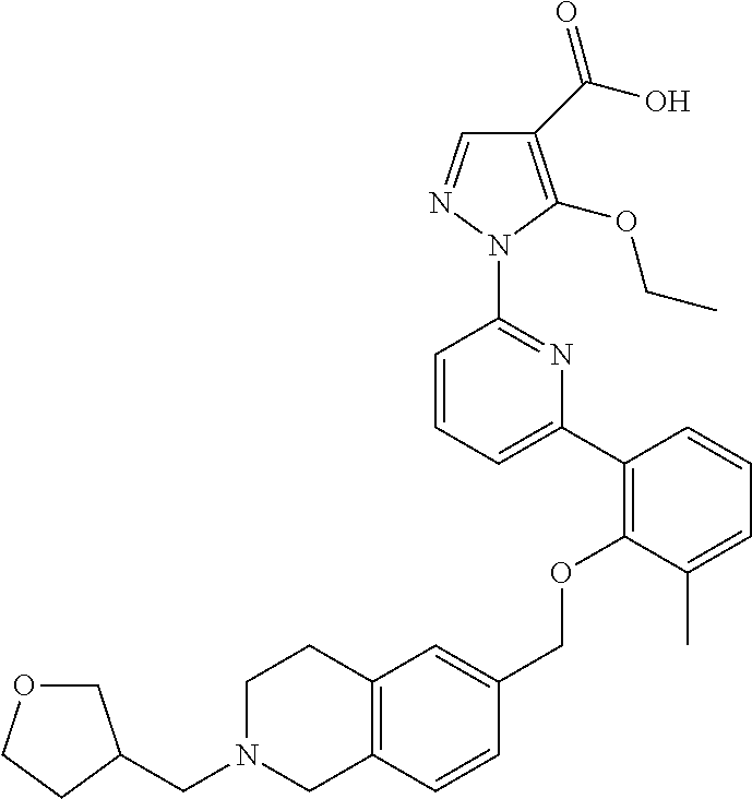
C1(C(O)=O)=C(OCC)N(C2=NC(C3=C(OCC4=CC5=C(C=C4)CN(CC4COCC4)CC5)C(C)=CC=C3)=CC=C2)N=C1
